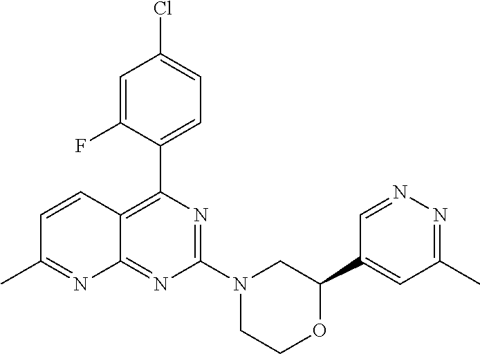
C1(C2=CC(C)=NN=C2)OCCN(C2=NC(C3=CC=C(Cl)C=C3F)=C3C(=N2)N=C(C)C=C3)C1
